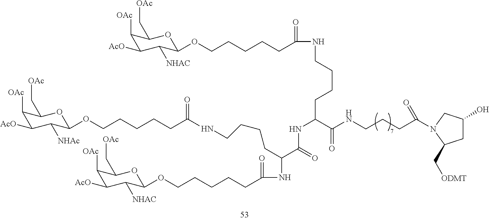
C1([OAc])C([AcO])C([NHAC])C(OCCCCCC(=O)NCCCCC(NC(C(CCCCNC(CCCCCOC2C([NHAc])C([AcO])C([OAc])C(C[OAc])O2)=O)NC(CCCCCOC2C([NHAC])C([AcO])C([OAc])C(C[OAc])O2)=O)=O)C(NCCCC(=O)N2CC(O)CC2C[ODMT])=O)OC1C[OAc]
